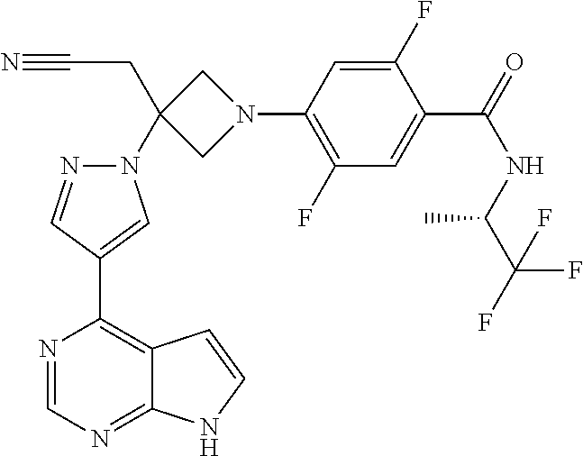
N1=CN=C2C(=C1C1=CN(C3(CC#N)CN(C4=C(F)C=C(C(NC(C)C(F)(F)F)=O)C(F)=C4)C3)N=C1)C=CN2
